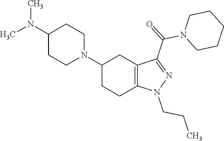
C1(N2CCC(N(C)C)CC2)CCC2=C(C1)C(C(N1CCCCC1)=O)=NN2CCC
